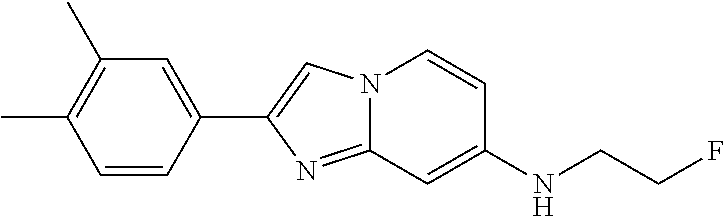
N12C(=NC(C3=CC(C)=C(C)C=C3)=C1)C=C(NCCF)C=C2
